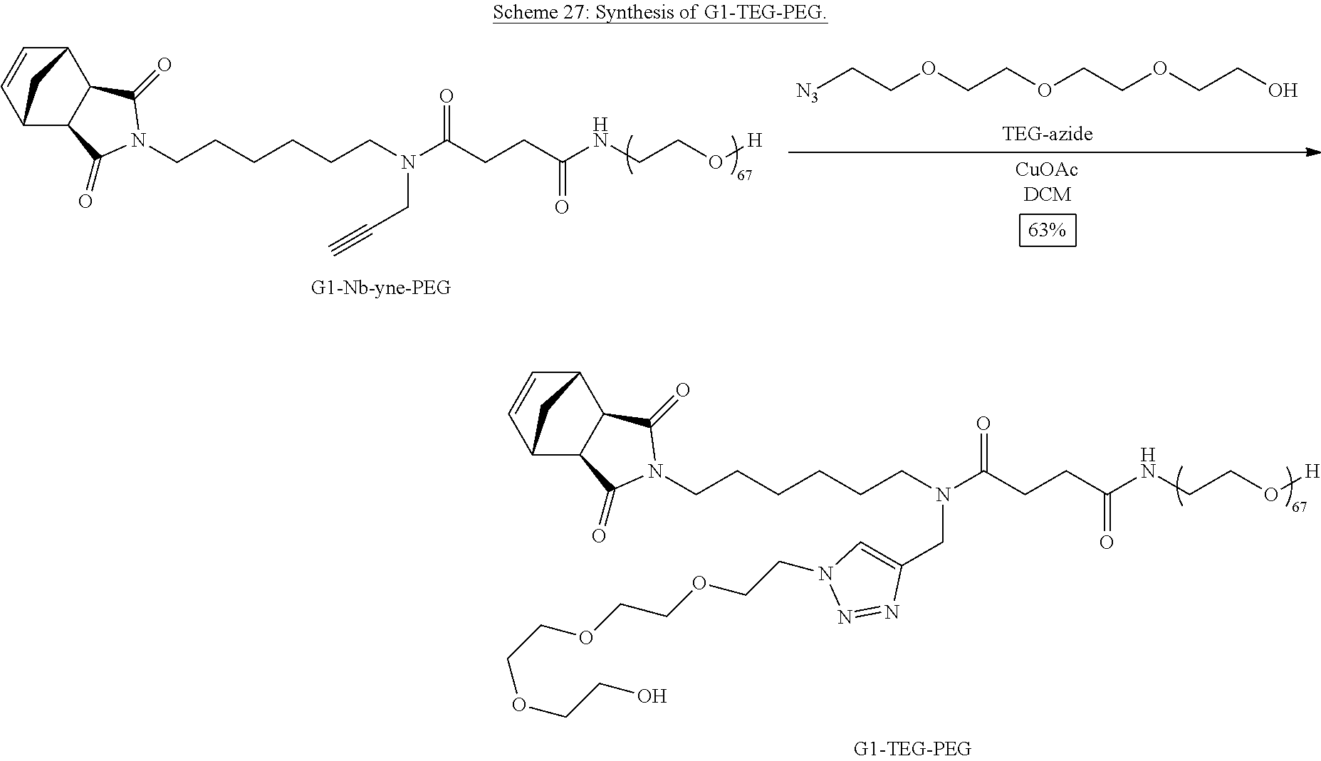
C(CCCCCN(C(CCC(NCCO[H])=O)=O)CC1=CN(CCOCCOCCOCCO)N=N1)N1C(=O)C2C(C3C=CC2C3)C1=O.C(OCCO)COCCOCC[N3].[CuOAcDCM].C(CCCCCN(C(CCC(NCCO[H])=O)=O)CC#C)N1C(=O)C2C(C3C=CC2C3)C1=O
